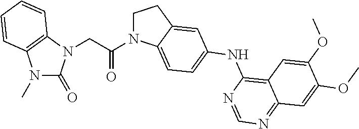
N1(C)C(=O)N(CC(=O)N2CCC3=CC(NC4=C5C(=NC=N4)C=C(OC)C(OC)=C5)=CC=C23)C2=C1C=CC=C2
